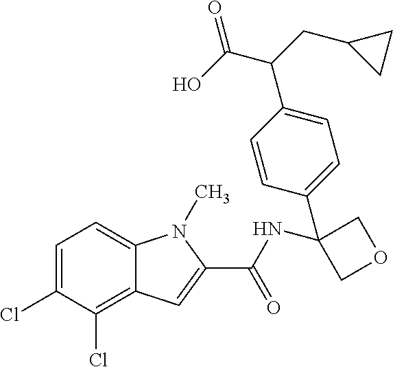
C1=C(Cl)C(Cl)=C2C(=C1)N(C)C(C(NC1(C3=CC=C(C(C(O)=O)CC4CC4)C=C3)COC1)=O)=C2
